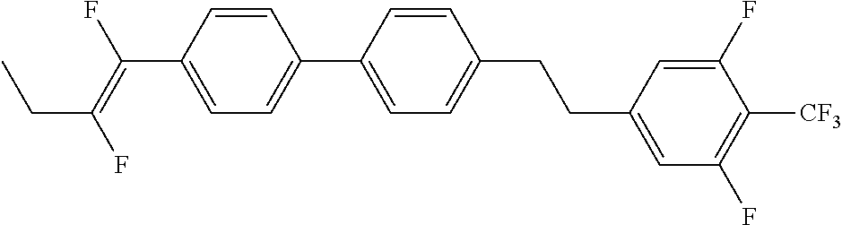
C(C1=CC=C(C2=CC=C(CCC3=CC(F)=C([CF3])C(F)=C3)C=C2)C=C1)(=C(F)CC)F
